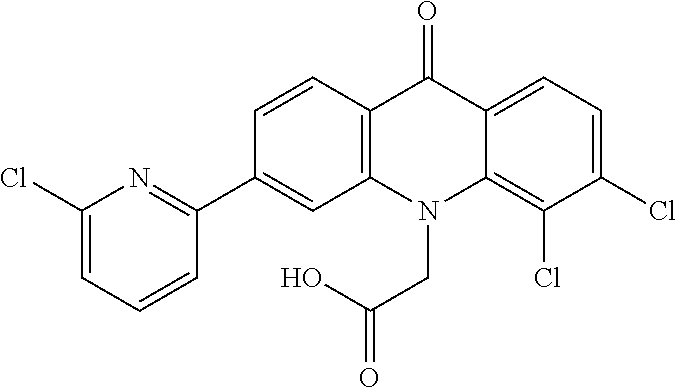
C12=C(N(CC(O)=O)C3=C(Cl)C(Cl)=CC=C3C1=O)C=C(C1=NC(Cl)=CC=C1)C=C2
